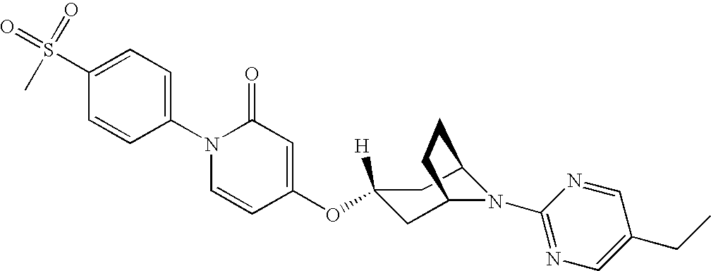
C1(S(=O)(C)=O)=CC=C(N2C=CC(OC3([H])CC4N(C5=NC=C(CC)C=N5)C(C3)CC4)=CC2=O)C=C1
